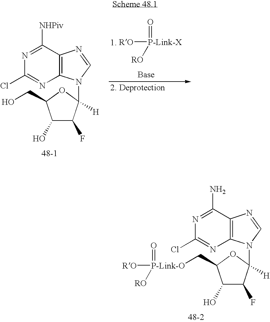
[RO][P-Link-X](=O)[RO].C1(O)C(F)C(N2C3=C(N=C2)C([NHPiv])=NC(Cl)=N3)([H])OC1CO.C1(O)C(F)C(N2C3=C(N=C2)C(N)=NC(Cl)=N3)([H])OC1C[P-Link-O]([RO])([RO])=O
